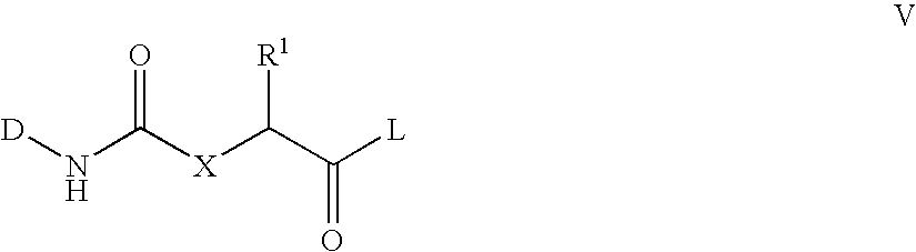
[D]NC([X]C(C([L])=O)[R1])=O
